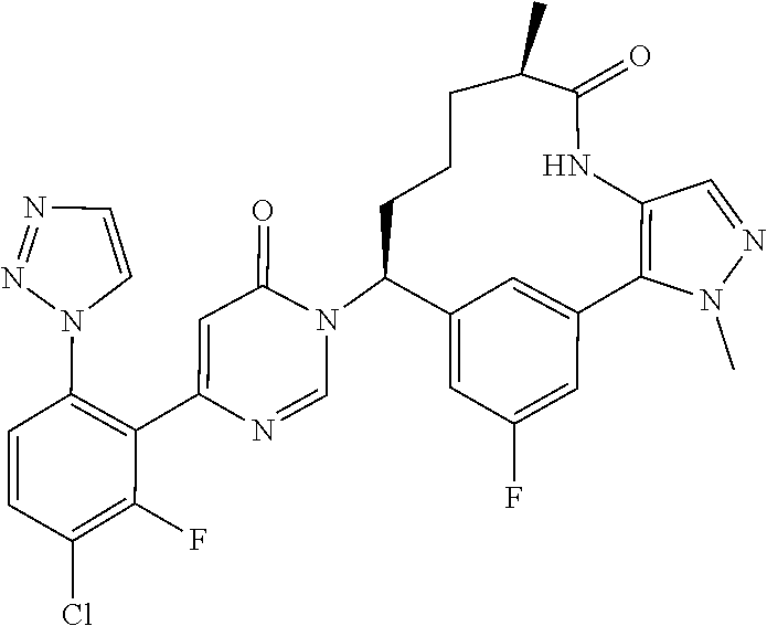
C1=NC(C2=C(N3C=CN=N3)C=CC(Cl)=C2F)=CC(=O)N1C1C2=CC(F)=CC(=C2)C2=C(C=NN2C)NC(=O)C(C)CCC1
